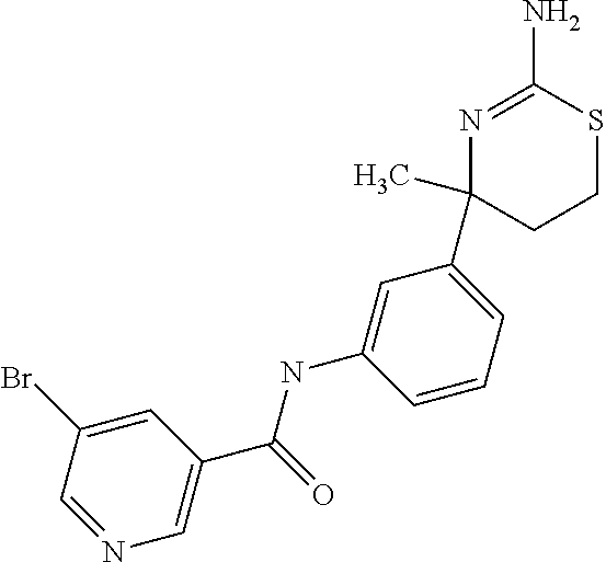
C1=NC=C(C(=O)NC2=CC(C3(C)N=C(N)SCC3)=CC=C2)C=C1Br
